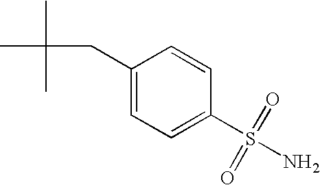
C1(CC(C)(C)C)=CC=C(S(N)(=O)=O)C=C1
